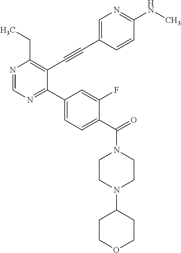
N1=CN=C(C2=CC=C(C(N3CCN(C4CCOCC4)CC3)=O)C(F)=C2)C(C#CC2=CN=C(NC)C=C2)=C1CC
